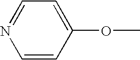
C1=CC(OC)=CC=N1
